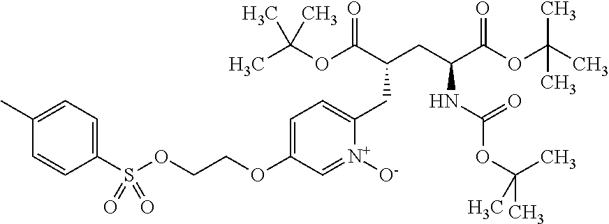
C1=C(OCCOS(C2=CC=C(C)C=C2)(=O)=O)C=[N+]([O-])C(CC(CC(C(OC(C)(C)C)=O)NC(OC(C)(C)C)=O)C(OC(C)(C)C)=O)=C1
